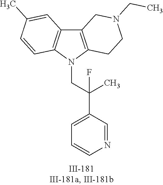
N1(CC(C2=CC=CN=C2)(C)F)C2=C(C3=C1C=CC(C)=C3)CN(CC)CC2
